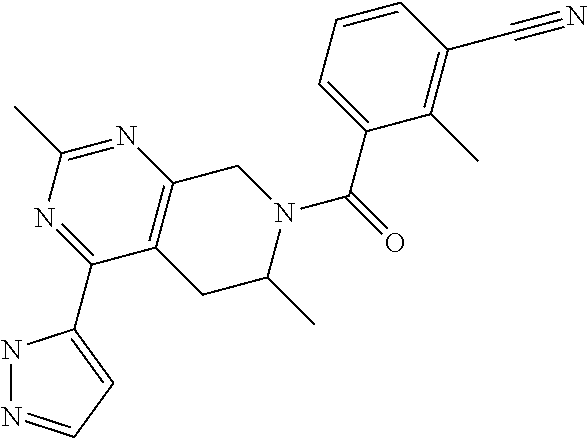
C12=C(C(C3=CC=NN3)=NC(C)=N1)CC(C)N(C(=O)C1=CC=CC(C#N)=C1C)C2
